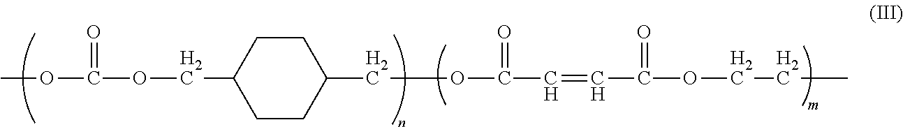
COC(OCC1CCC(COC(C=CC(OCCC)=O)=O)CC1)=O
